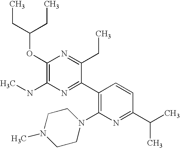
C1(OC(CC)CC)=C(NC)N=C(C2=C(N3CCN(C)CC3)N=C(C(C)C)C=C2)C(CC)=N1
